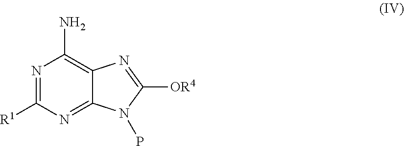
N1=C([R1])N=C2C(=C1N)N=C([OR4])N2P
